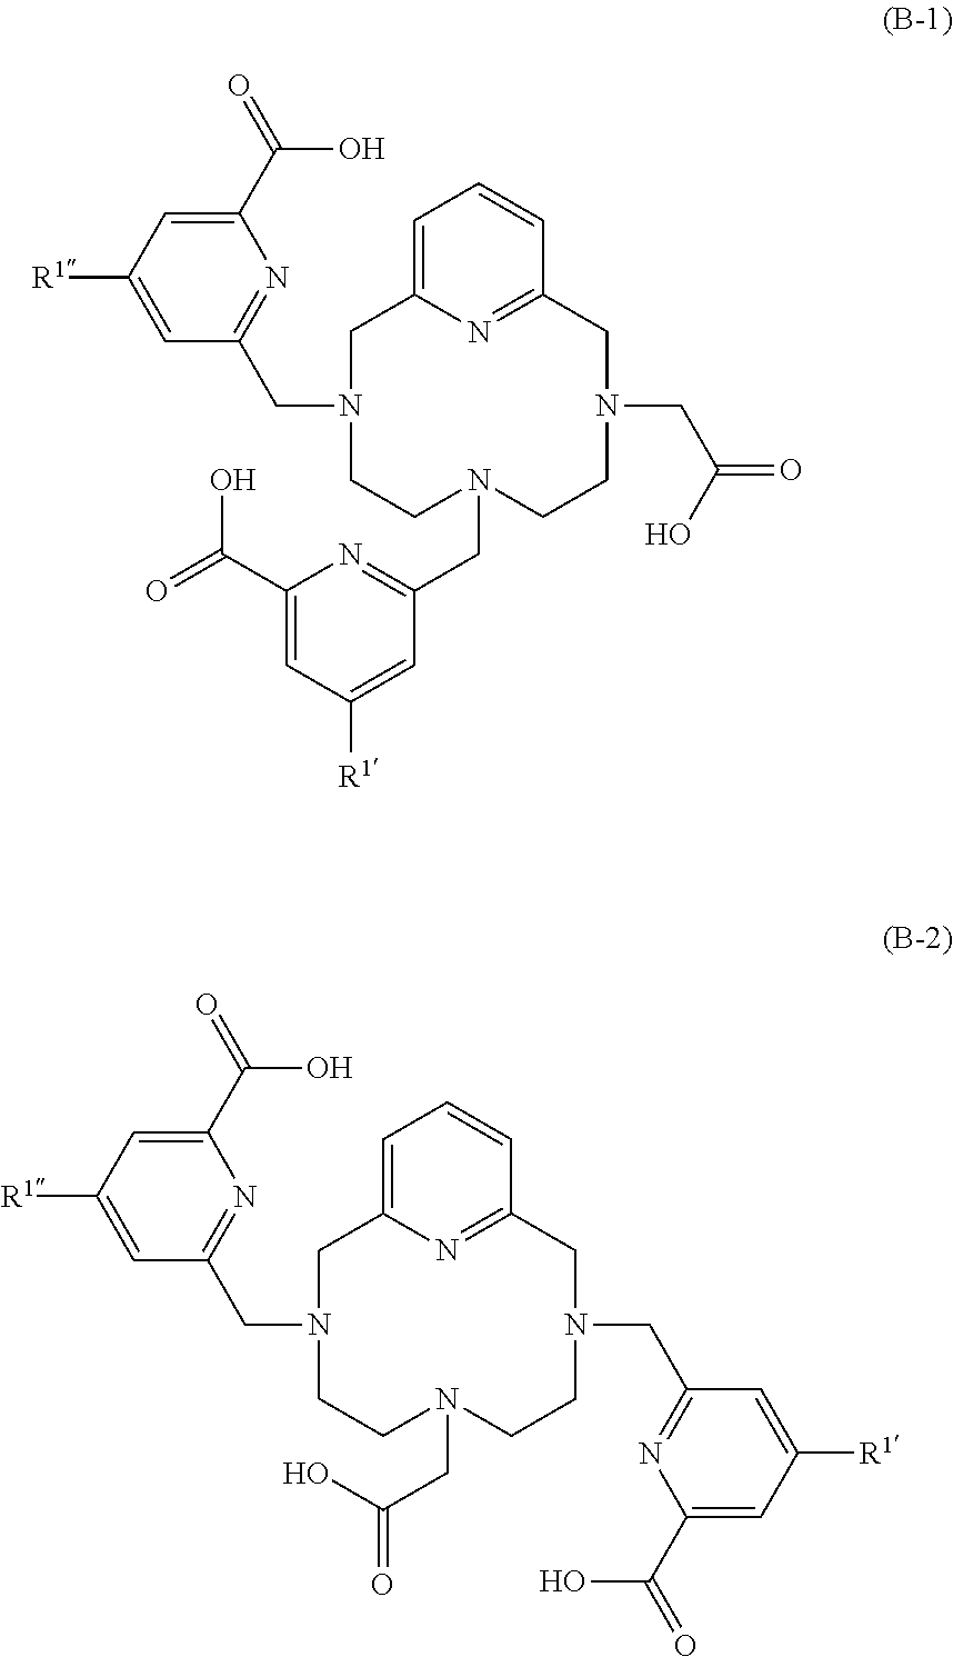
C1=C2N=C(C=C1)CN(CC(O)=O)CCN(CC1=NC(C(=O)O)=CC([R1])=C1)CCN(CC1=NC(C(=O)O)=CC([R1])=C1)C2.C1=C2N=C(C=C1)CN(CC1=NC(C(=O)O)=CC([R1])=C1)CCN(CC(O)=O)CCN(CC1=NC(C(=O)O)=CC([R1])=C1)C2
